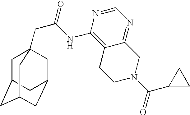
C1C2CC3CC(CC1(CC(=O)NC1=C4C(=NC=N1)CN(C(C1CC1)=O)CC4)C3)C2
